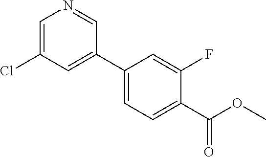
C1=C(Cl)C=C(C2=CC=C(C(OC)=O)C(F)=C2)C=N1
